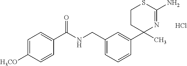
C(=O)(NCC1=CC=CC(C2(C)N=C(N)SCC2)=C1)C1=CC=C([H3CO])C=C1.Cl
